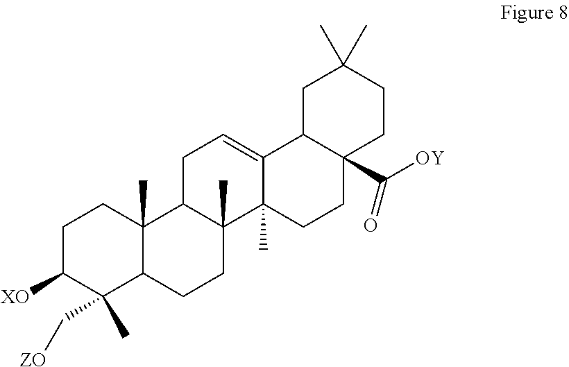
C1C([XO])C(C[ZO])(C)C2C(C)(C1)C1C(C)(CC2)C2(C)C(=CC1)C1C(C([OY])=O)(CC2)CCC(C)(C)C1
